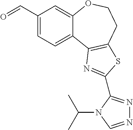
C1(C=O)=CC=C2C(=C1)OCCC1=C2N=C(C2=NN=CN2C(C)C)S1
